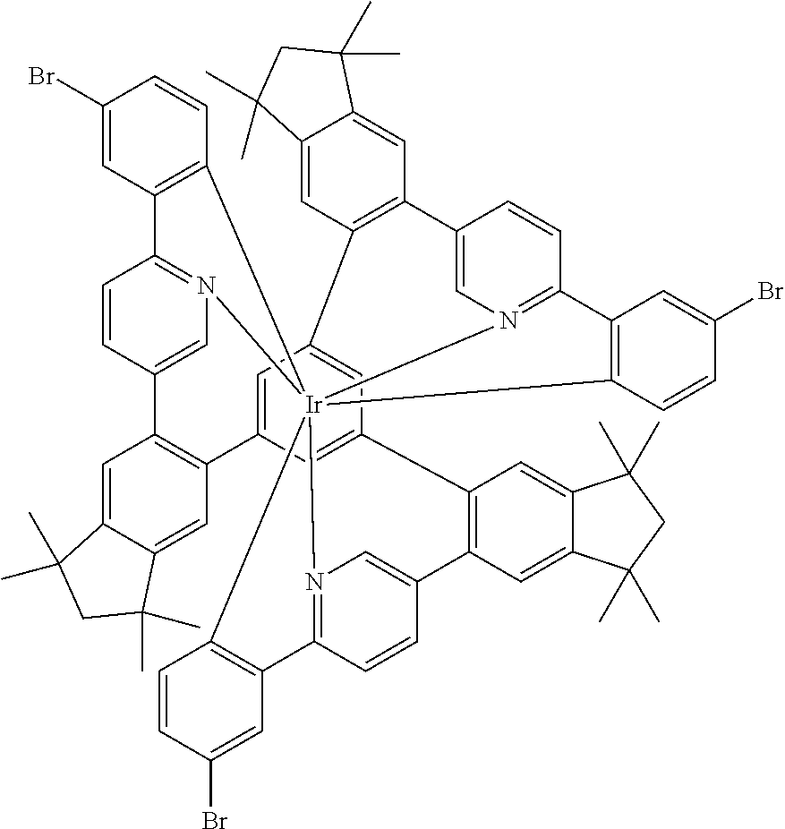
C1=C2C=C3C=C1C1=C(C=C4C(=C1)C(C)(C)CC4(C)C)C1=CN4=C(C=C1)C1=C([Ir]456(N4=C(C=CC(=C4)C4=C3C=C3C(=C4)C(C)(C)CC3(C)C)C3=C5C=CC(Br)=C3)N3=C(C=CC(=C3)C3=C2C=C2C(=C3)C(C)(C)CC2(C)C)C2=C6C=CC(Br)=C2)C=CC(Br)=C1
